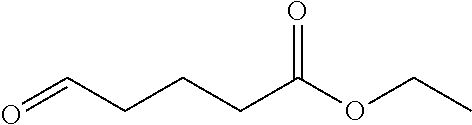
O=CCCCC(OCC)=O
